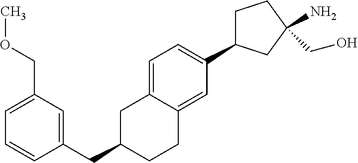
C1=C2C(=CC(C3CCC(N)(CO)C3)=C1)CCC(CC1=CC(COC)=CC=C1)C2
